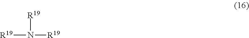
[R19]N([R19])[R19]
